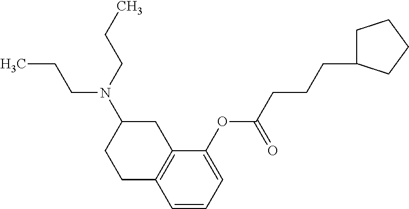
CCCN(C1CCC2=C(C1)C(OC(=O)CCCC1CCCC1)=CC=C2)CCC
